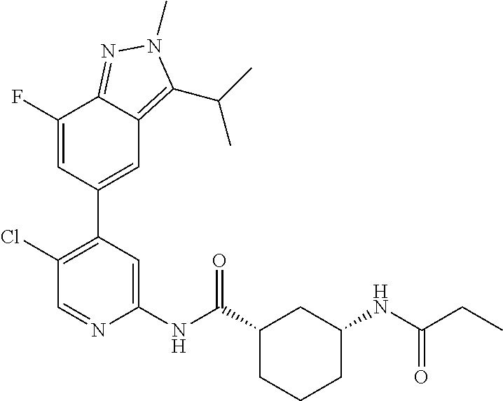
C1(NC(C2CCCC(NC(CC)=O)C2)=O)=CC(C2=CC3=C(C(C)C)N(C)N=C3C(F)=C2)=C(Cl)C=N1
